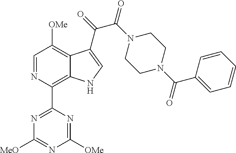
C1([MeO])=NC([OMe])=NC(C2=C3C(=C([OMe])C=N2)C(C(=O)C(N2CCN(C(C4=CC=CC=C4)=O)CC2)=O)=CN3)=N1
